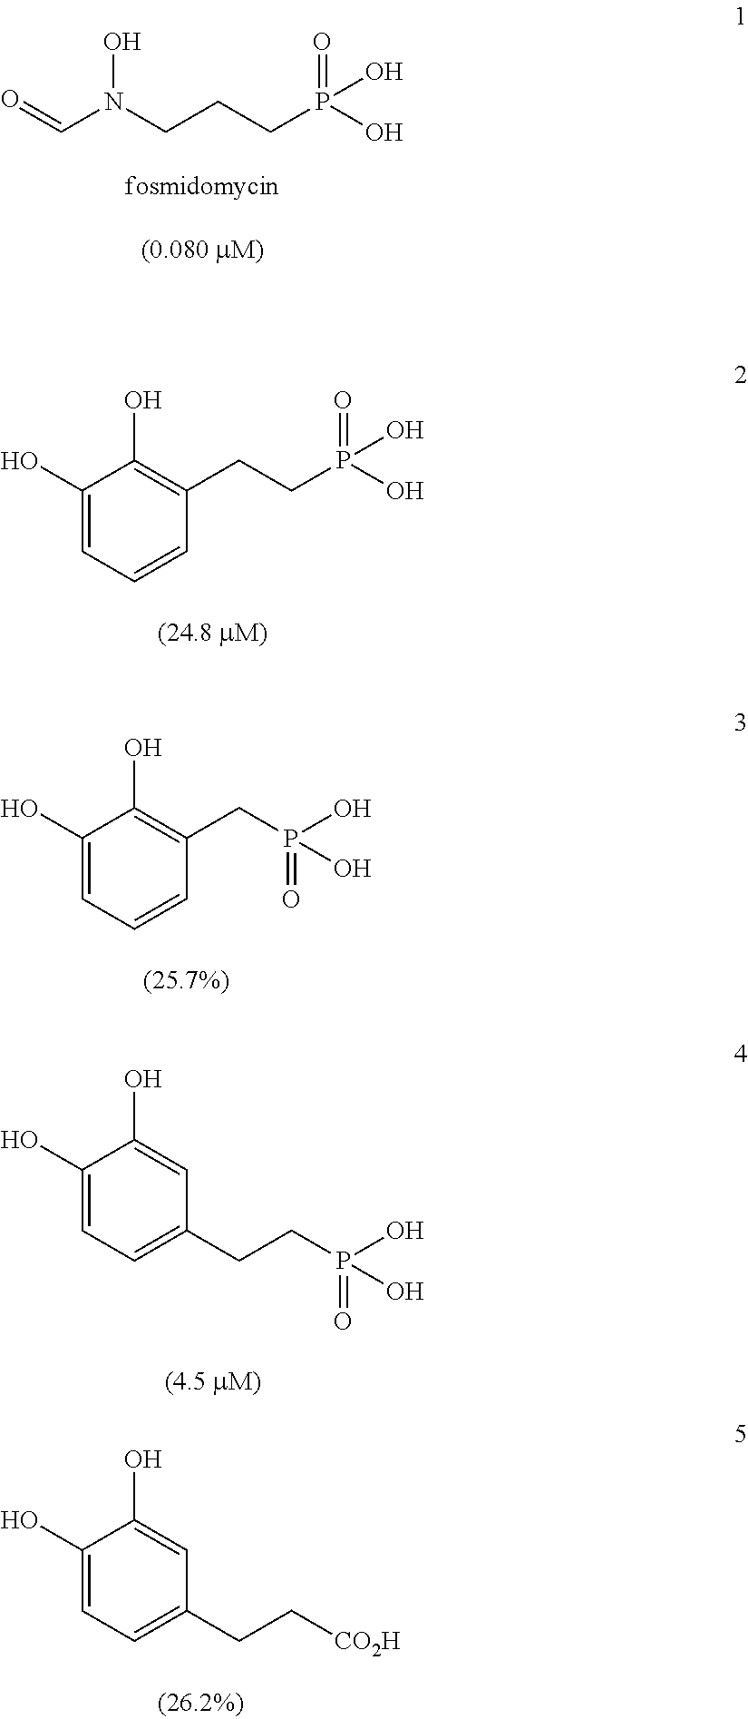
O=CN(CCCP(O)(=O)O)O.OC1=CC=CC(CCP(O)(=O)O)=C1O.OC1=CC=CC(CP(O)(=O)O)=C1O.OC1=CC=C(CCP(O)(=O)O)C=C1O.OC1=CC=C(CC[CO2H])C=C1O
